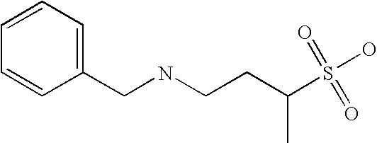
N(CC1=CC=CC=C1)CCC(C)S(O)(=O)=O
